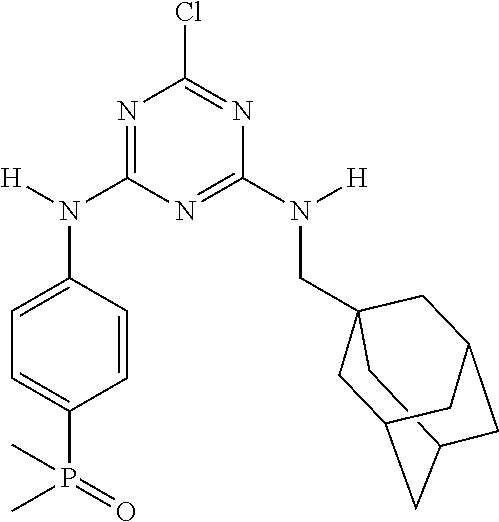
C12CC3(CN(C4=NC(N(C5=CC=C(P(=O)(C)C)C=C5)[H])=NC(Cl)=N4)[H])CC(C1)CC(C3)C2
